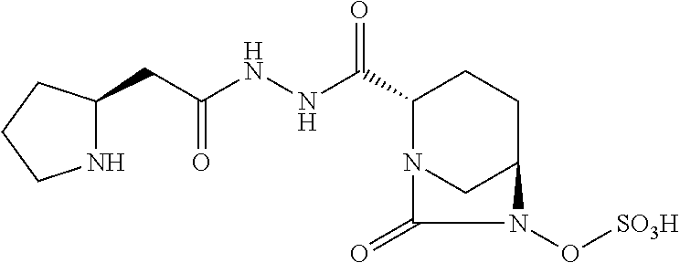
C1(C(NNC(CC2NCCC2)=O)=O)N2CC(CC1)N(O[SO3H])C2=O
